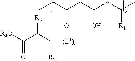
CCC(CC(CC(C)[R1])O)O[(L1)n]C(C(C([R4O])=O)[R3])[R2]
